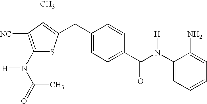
C1(N(C(C2=CC=C(CC3=C(C)C([NC])=C(N(C(C)=O)[H])S3)C=C2)=O)[H])=CC=CC=C1N
